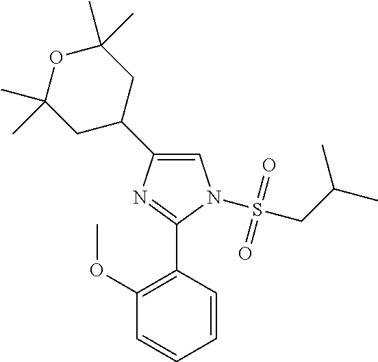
C1=C(C2CC(C)(C)OC(C)(C)C2)N=C(C2=C(OC)C=CC=C2)N1S(CC(C)C)(=O)=O
